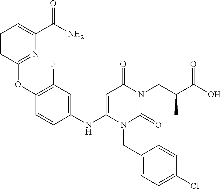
C1=CC(OC2=C(F)C=C(NC3=CC(=O)N(CC(C(O)=O)C)C(=O)N3CC3=CC=C(Cl)C=C3)C=C2)=NC(C(N)=O)=C1
